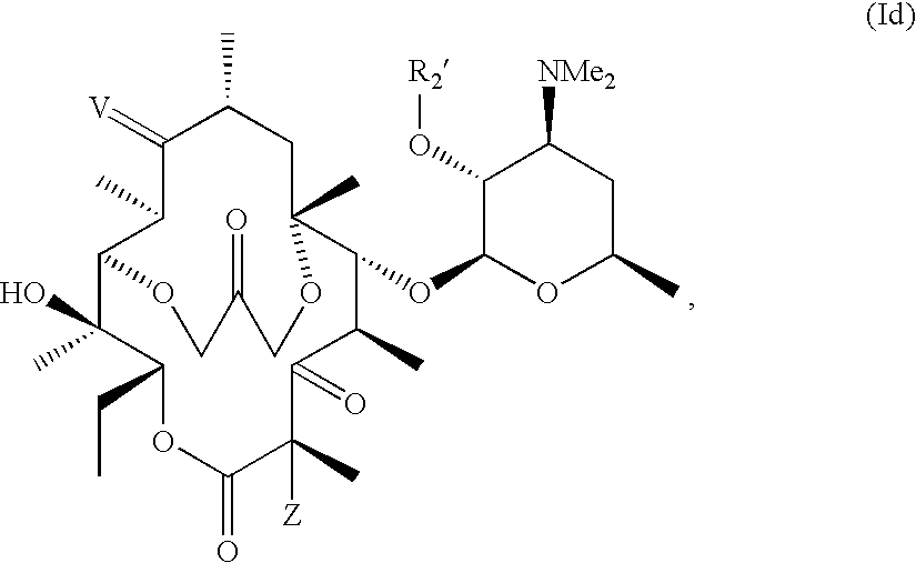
C12C(C)(O)C(CC)OC(=O)C(C)([Z])C(=O)C(C)C(OC3OC(C)CC([NMe2])C3O[R2])C(C)(CC(C)C(=[V])C1C)OCC(=O)CO2
